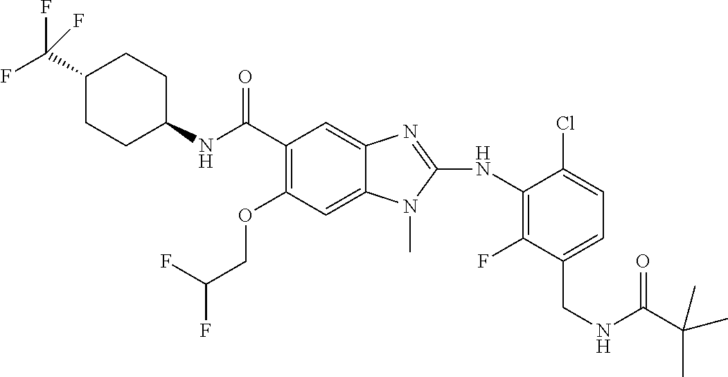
C1(C(F)(F)F)CCC(NC(C2=C(OCC(F)F)C=C3C(=C2)N=C(NC2=C(F)C(CNC(=O)C(C)(C)C)=CC=C2Cl)N3C)=O)CC1
